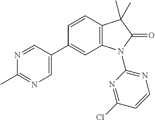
C12=C(C=CC(C3=CN=C(C)N=C3)=C1)C(C)(C)C(=O)N2C1=NC=CC(Cl)=N1
